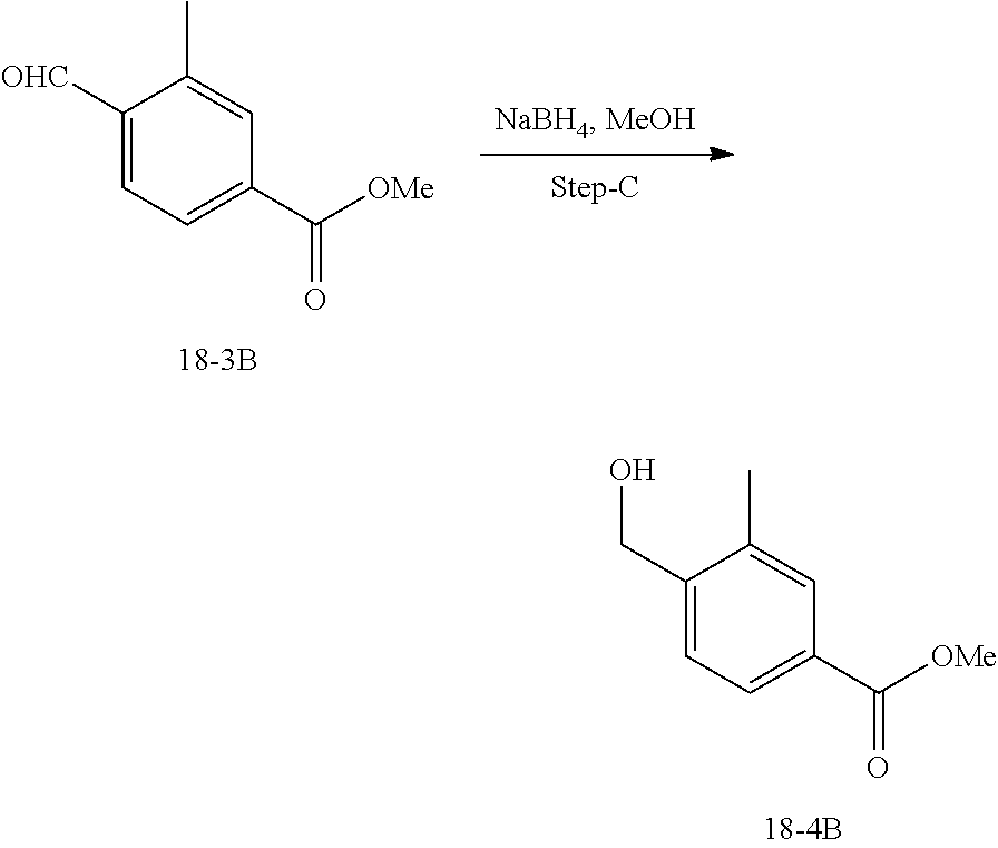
C1(CO)=CC=C(C(=O)[OMe])C=C1C.C1([OHC])=CC=C(C(=O)[OMe])C=C1C
